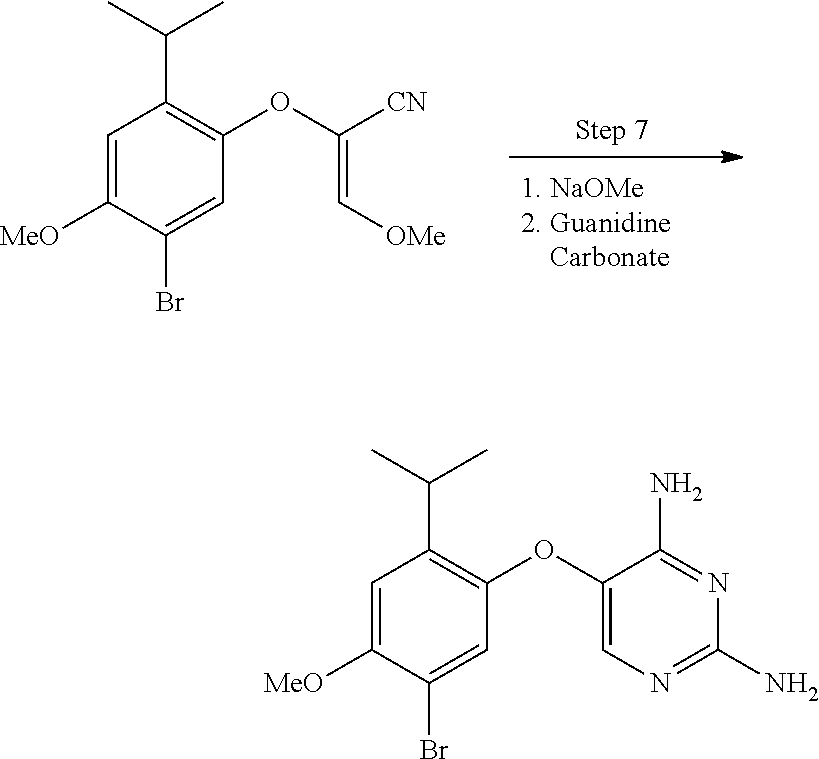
[1. NaOMe2. Guanidine    Carbonate].C1([MeO])=CC(C(C)C)=C(OC([CN])=C[OMe])C=C1Br.C1([MeO])=CC(C(C)C)=C(OC2=CN=C(N)N=C2N)C=C1Br
